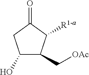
C1(O)C(C[OAc])C([R1-a])C(=O)C1
